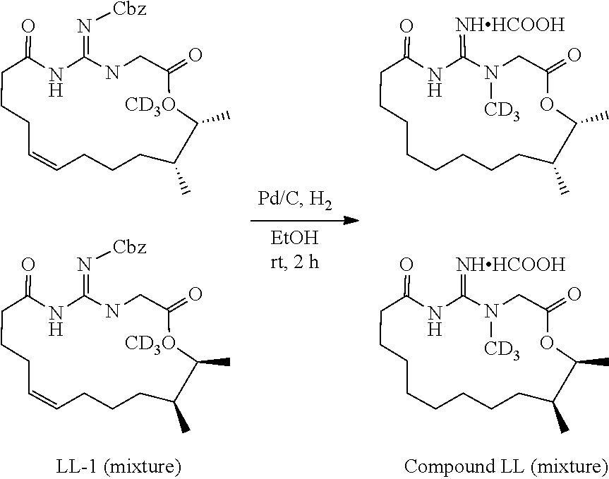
C1C=CCCCC(=O)NC(=N[Cbz])NCC(=O)[CD3O]C(C)C(C)CC1.C1C=CCCCC(=O)NC(=N[Cbz])NCC(=O)[CD3O]C(C)C(C)CC1.C1CCCCCC(=O)NC(=[NHHCOOH])N([CD3])CC(=O)OC(C)C(C)CC1.C1CCCCCC(=O)NC(=[NHHCOOH])N([CD3])CC(=O)OC(C)C(C)CC1
